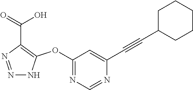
C1(OC2=C(C(=O)O)N=NN2)=NC=NC(C#CC2CCCCC2)=C1
